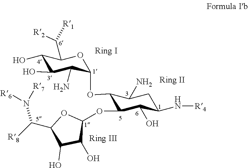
O(C1OC(C([R8])N([R6])[R7])C(O)C1O)C1C(OC2C(N)C(O)C(O)C(C([R2])[R1])O2)C(N)CC(N[R4])C1O
